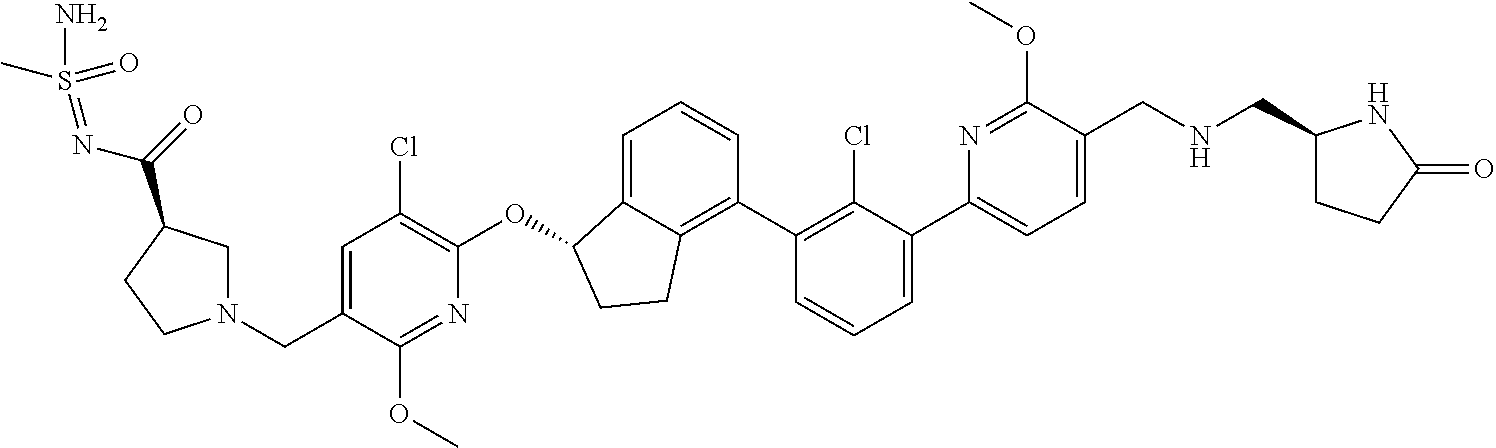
C1=C(C2=CC=CC(C3=C4C(=CC=C3)C(OC3=C(Cl)C=C(CN5CC(C(=O)N=S(=O)(C)N)CC5)C(OC)=N3)CC4)=C2Cl)N=C(OC)C(CNCC2CCC(=O)N2)=C1
